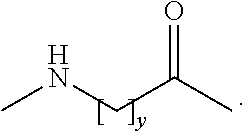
O=C(C)CNC
